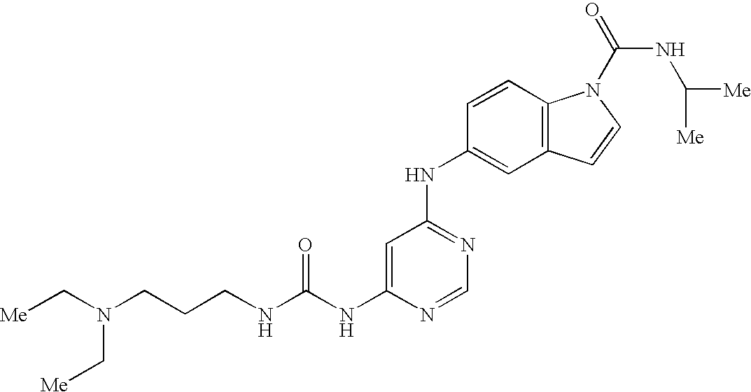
C1=C(NC(=O)NCCCN(C[Me])C[Me])N=CN=C1NC1=CC2=C(C=C1)N(C(NC([Me])[Me])=O)C=C2
